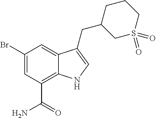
C1(Br)=CC(C(=O)N)=C2C(=C1)C(CC1CS(=O)(=O)CCC1)=CN2
